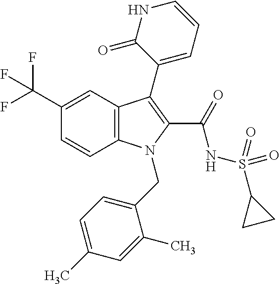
C12=C(C=C(C(F)(F)F)C=C1)C(C1=CC=CNC1=O)=C(C(=O)NS(C1CC1)(=O)=O)N2CC1=CC=C(C)C=C1C
